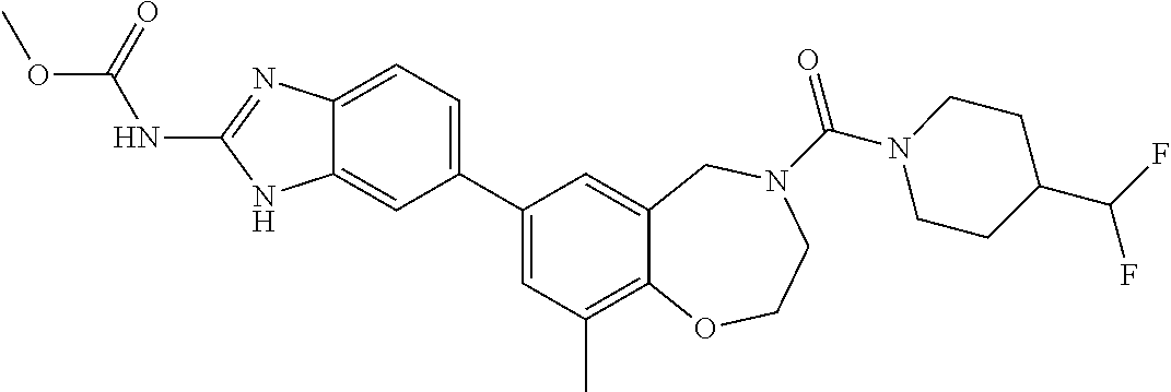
C12=CC=C(C3=CC(C)=C4C(=C3)CN(C(=O)N3CCC(C(F)F)CC3)CCO4)C=C1NC(NC(OC)=O)=N2
